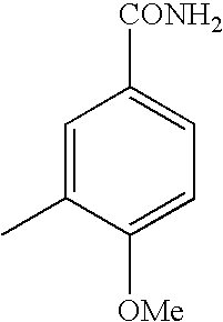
C1=C(C)C([OMe])=CC=C1[CONH2]
